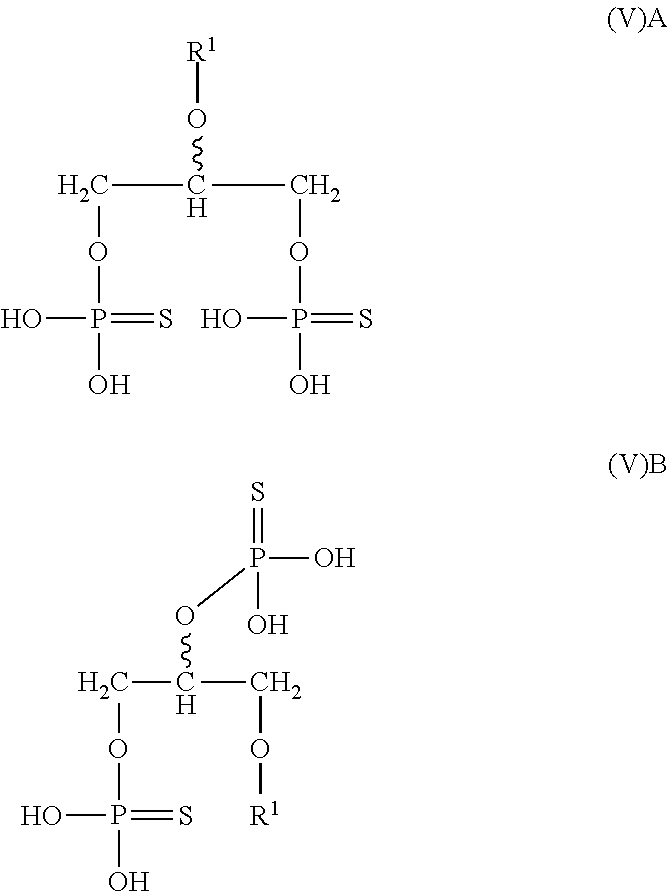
C(OP(O)(=S)O)C(COP(=S)(O)O)O[R1].C(C(CO[R1])OP(O)(O)=S)OP(O)(=S)O
